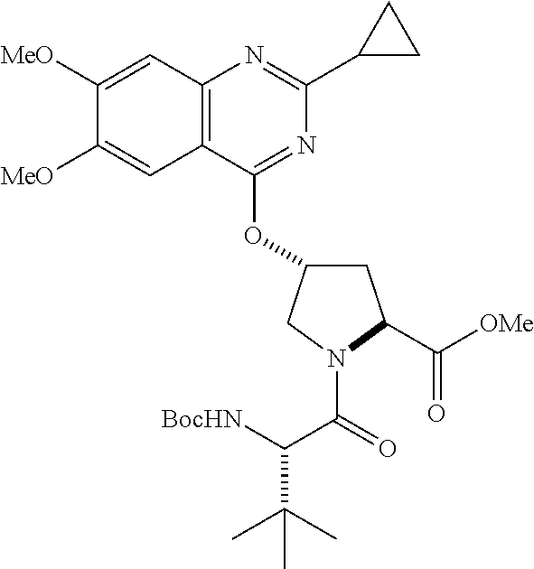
C1C(OC2=NC(C3CC3)=NC3=C2C=C([MeO])C([MeO])=C3)CN(C(=O)C([BocHN])C(C)(C)C)C1C(=O)[OMe]
